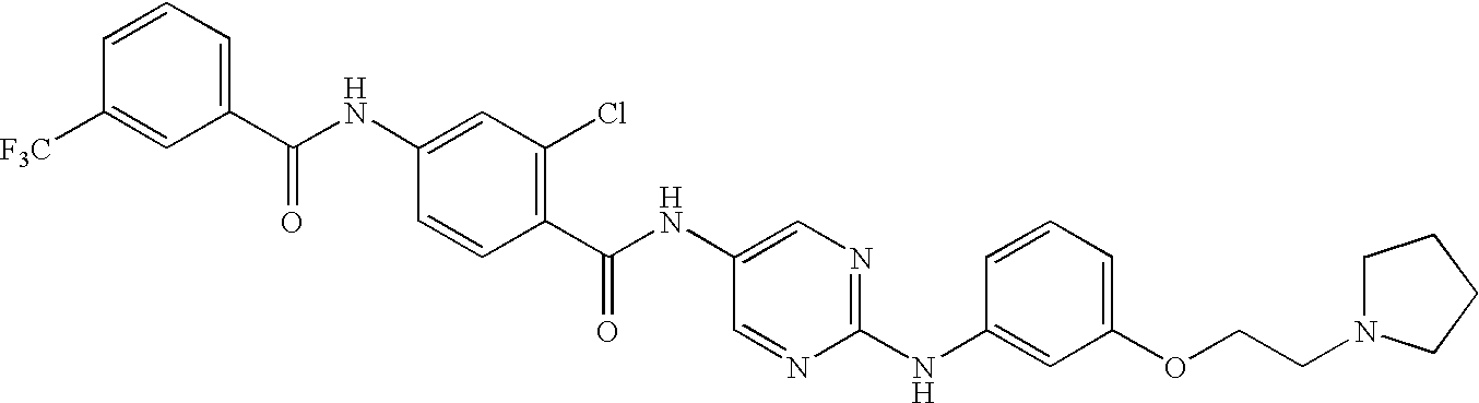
C1=CC(C(NC2=CN=C(NC3=CC(OCCN4CCCC4)=CC=C3)N=C2)=O)=C(Cl)C=C1NC(C1=CC=CC([F3C])=C1)=O
